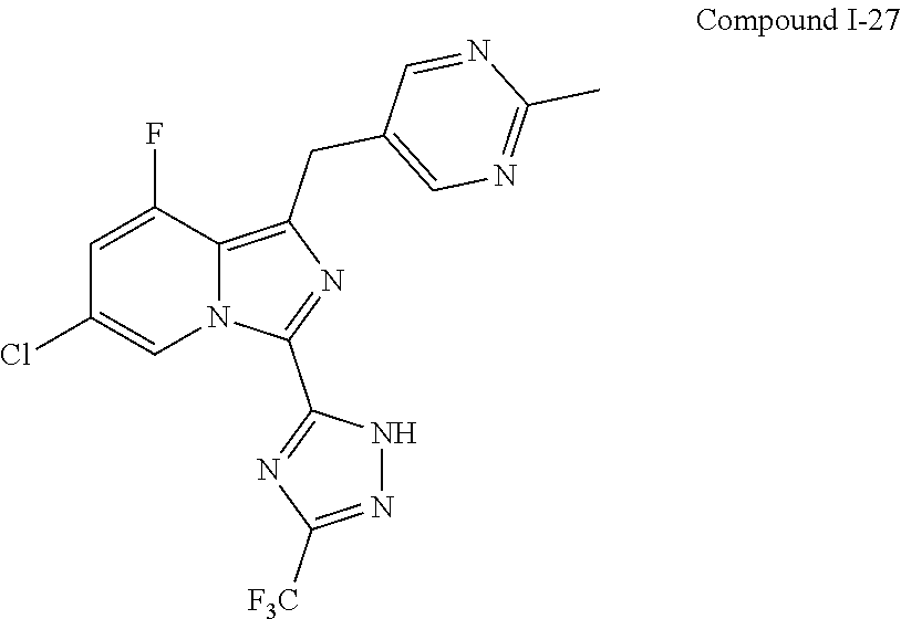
C1=NC(C)=NC=C1CC1=C2N(C=C(Cl)C=C2F)C(C2=NC([F3C])=NN2)=N1
